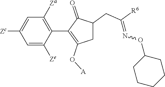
C1=C([Ze])C(C2=C(O[A])CC(CC([R6])=NOC3CCCCC3)C2=O)=C([Za])C=C1[Zc]
